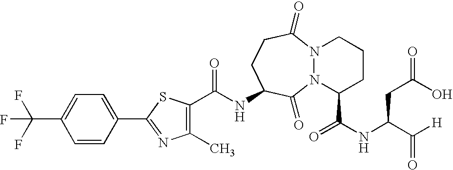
C(NC1CCC(=O)N2N(C1=O)C(C(NC(C([H])=O)CC(O)=O)=O)CCC2)(=O)C1=C(C)N=C(C2=CC=C(C(F)(F)F)C=C2)S1
